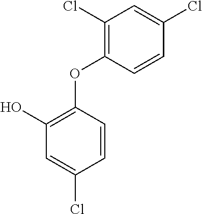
C1(O)=C(OC2=C(Cl)C=C(Cl)C=C2)C=CC(Cl)=C1
